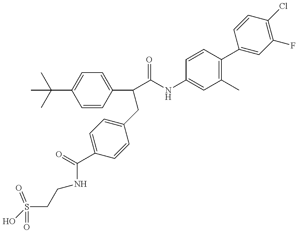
OS(CCNC(C1=CC=C(CC(C2=CC=C(C(C)(C)C)C=C2)C(=O)NC2=CC(C)=C(C3=CC(F)=C(Cl)C=C3)C=C2)C=C1)=O)(=O)=O
